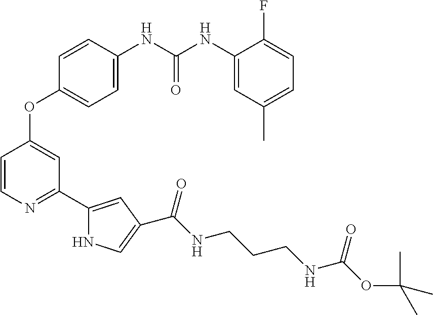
C1=CC(NC(NC2=CC(C)=CC=C2F)=O)=CC=C1OC1=CC(C2=CC(C(NCCCNC(OC(C)(C)C)=O)=O)=CN2)=NC=C1
